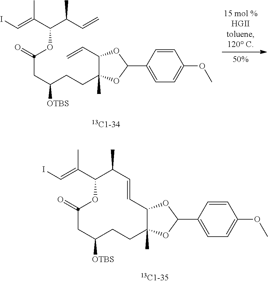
C(C(CCC1(C)C(C=C)OC(C2=CC=C(OC)C=C2)O1)[OTBS])C(=O)OC(C(C=C)C)C(=CI)C.C1C([OTBS])CCC2(C)C(OC(C3=CC=C(OC)C=C3)O2)C=CC(C)C(C(=CI)C)OC1=O
